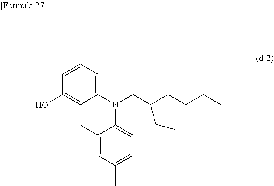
C1(C)=CC(C)=CC=C1N(CC(CCCC)CC)C1=CC=CC(O)=C1
